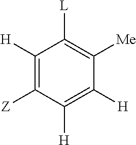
C1([H])=C([H])C([Me])=C([L])C([H])=C1[Z]
